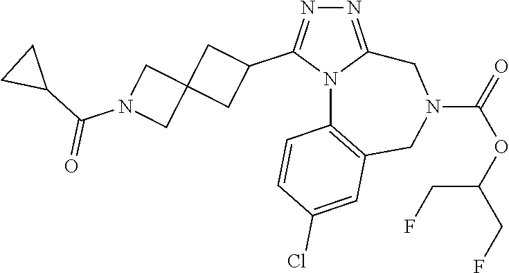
N1=C2N(C(C3CC4(C3)CN(C(C3CC3)=O)C4)=N1)C1=C(CN(C(=O)OC(CF)CF)C2)C=C(Cl)C=C1
